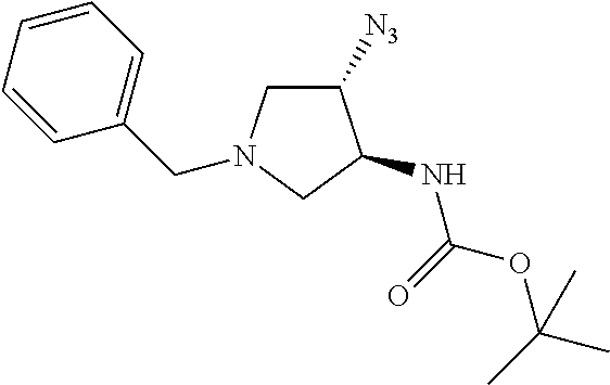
C1=CC=CC(CN2CC([N3])C(NC(=O)OC(C)(C)C)C2)=C1
